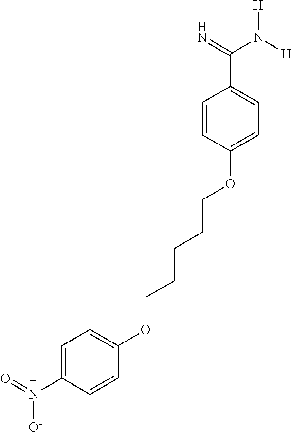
C1=CC(OCCCCCOC2=CC=C(N([O-])=O)C=C2)=CC=C1C(N([H])[H])=N
